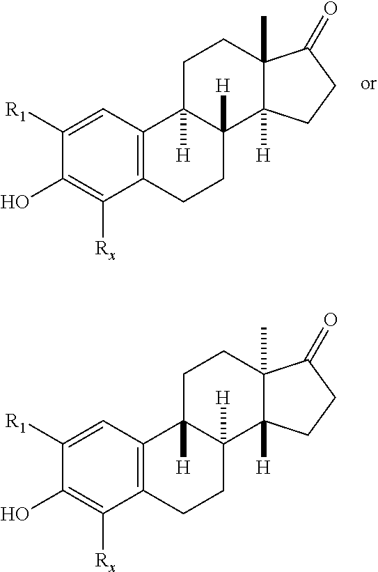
C12=C(C=C([R1])C(O)=C1[Rx])C1([H])C([H])(CC2)C2([H])C(C)(CC1)C(=O)CC2.C12=C(C=C([R1])C(O)=C1[Rx])C1([H])C([H])(CC2)C2([H])C(C)(CC1)C(=O)CC2
